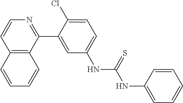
C12=C(C(C3=CC(NC(=S)NC4=CC=CC=C4)=CC=C3Cl)=NC=C1)C=CC=C2
